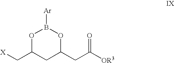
[X]CC1CC(CC([OR3])=O)OB([Ar])O1
